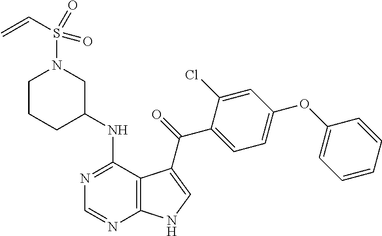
C1CCC(NC2=NC=NC3=C2C(C(=O)C2=CC=C(OC4=CC=CC=C4)C=C2Cl)=CN3)CN1S(C=C)(=O)=O
